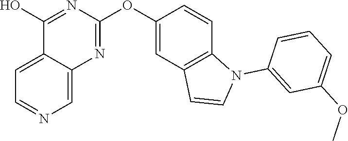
C12=CC=NC=C1N=C(OC1=CC3=C(C=C1)N(C1=CC(OC)=CC=C1)C=C3)N=C2O
